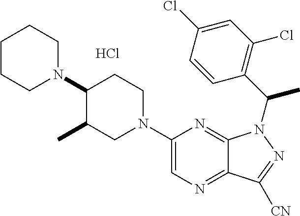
N1(C2=CN=C3C(=N2)N(C(C)C2=C(Cl)C=C(Cl)C=C2)N=C3[CN])CCC(N2CCCCC2)C(C)C1.Cl
